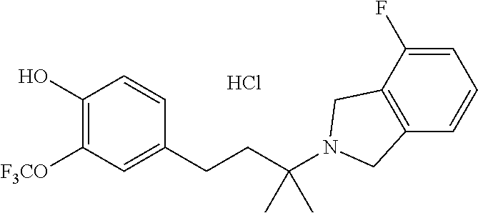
C1(O)=C([F3CO])C=C(CCC(N2CC3=C(C2)C(F)=CC=C3)(C)C)C=C1.Cl
